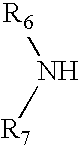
[R6]N[R7]
